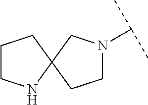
C1N(C(C)C)CC2(C1)CCCN2
